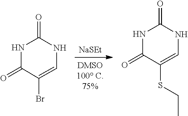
[NaSEt].C1(Br)=CNC(=O)NC1=O.C1(=O)C(SCC)=CNC(=O)N1
